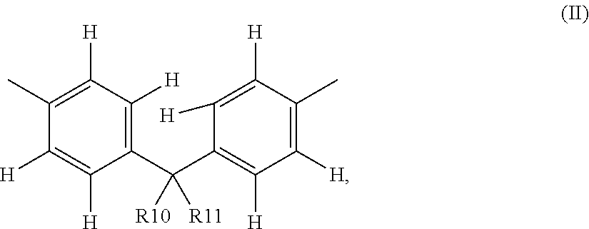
C1(C)=C([H])C([H])=C(C(C2=C([H])C([H])=C(C)C([H])=C2[H])([R10])[R11])C([H])=C1[H]
